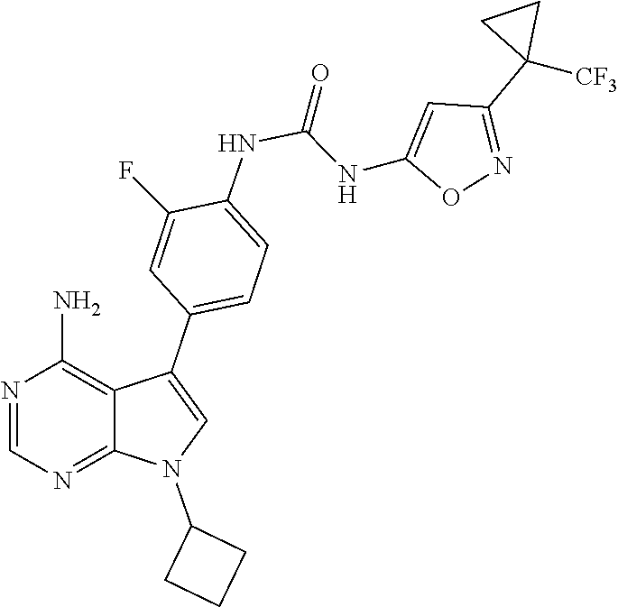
N1=C2N(C3CCC3)C=C(C3=CC=C(NC(=O)NC4=CC(C5([CF3])CC5)=NO4)C(F)=C3)C2=C(N)N=C1
